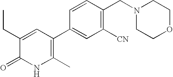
C1(CC)=CC(C2=CC([CN])=C(CN3CCOCC3)C=C2)=C(C)NC1=O
